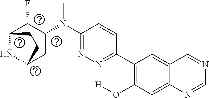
C1(C2=C(O[H])C=C3C(=C2)C=NC=N3)=NN=C(N(C2C(F)C3NC(C2)CC3)C)C=C1
